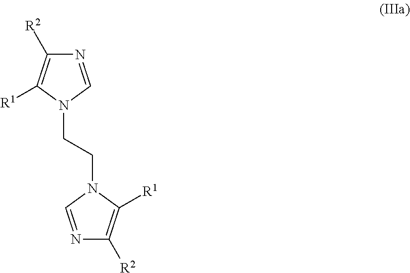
N1=CN(CCN2C([R1])=C([R2])N=C2)C([R1])=C1[R2]
